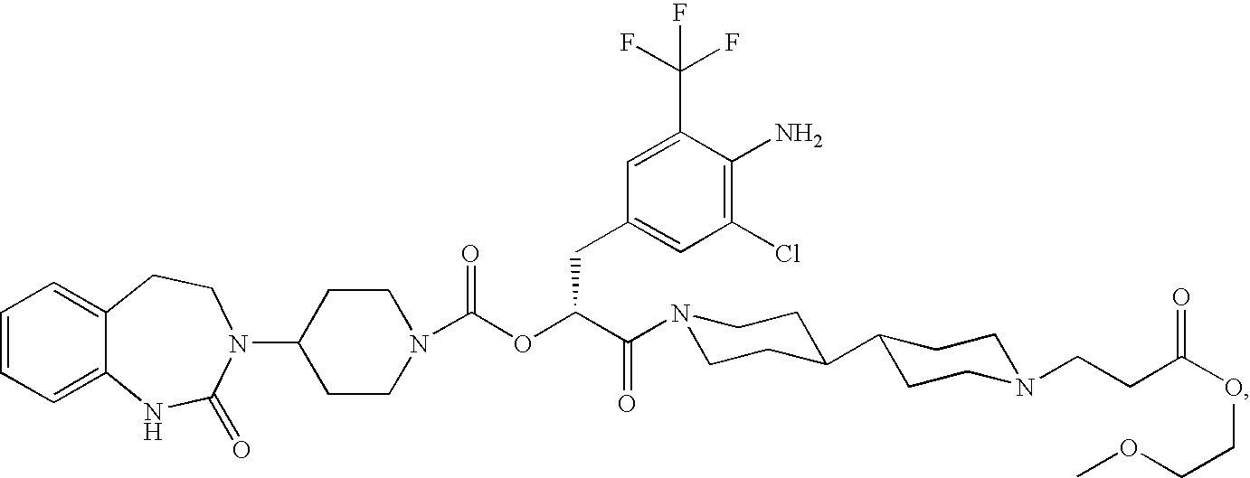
C1=CC=C2C(=C1)CCN(C1CCN(C(OC(C(=O)N3CCC(C4CCN(CCC(OCCOC)=O)CC4)CC3)CC3=CC(Cl)=C(N)C(C(F)(F)F)=C3)=O)CC1)C(=O)N2
